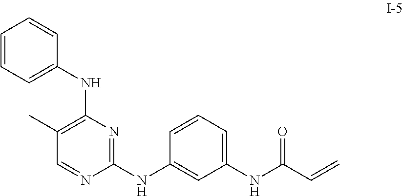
C1=CC=C(NC2=C(C)C=NC(NC3=CC(NC(C=C)=O)=CC=C3)=N2)C=C1
